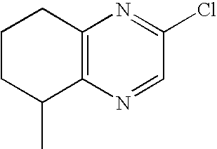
C1CC(C)C2=C(C1)N=C(Cl)C=N2
